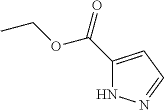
C1(C(=O)OCC)=CC=NN1
